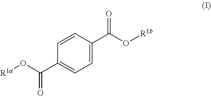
C1(C(O[R1b])=O)=CC=C(C(O[R1a])=O)C=C1
